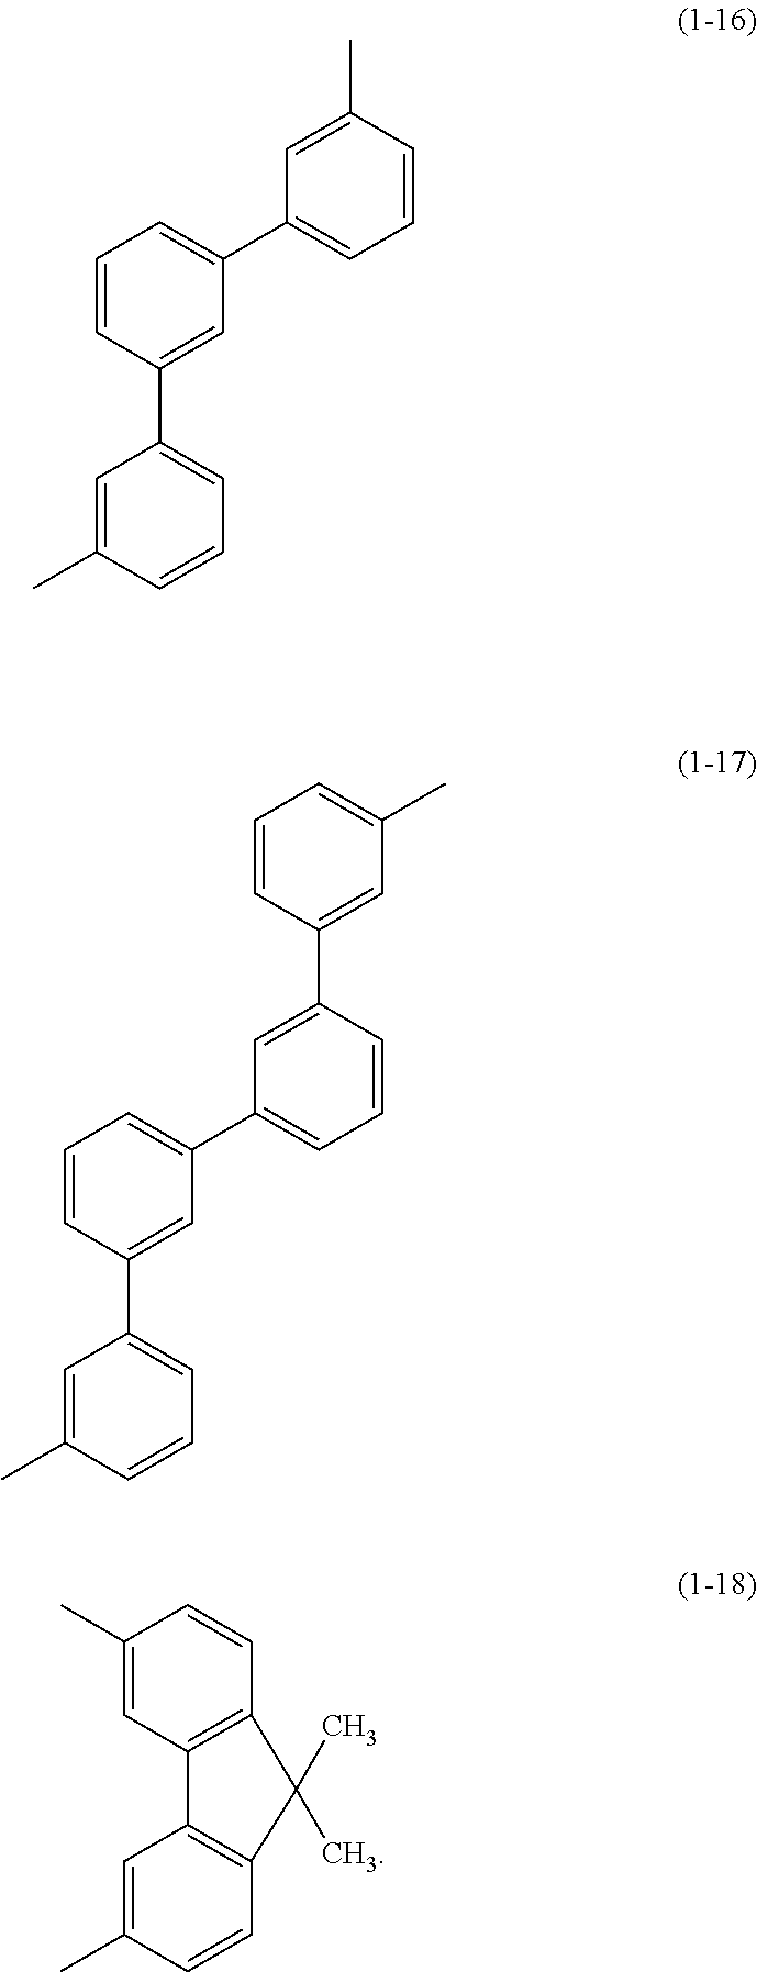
C1(C)=CC2=C(C=C1)C(C)(C)C1=C2C=C(C)C=C1.C1=CC(C2=CC=CC(C)=C2)=CC(C2=CC=CC(C)=C2)=C1.C1=CC(C2=CC=CC(C)=C2)=CC(C2=CC=CC(C3=CC(C)=CC=C3)=C2)=C1
